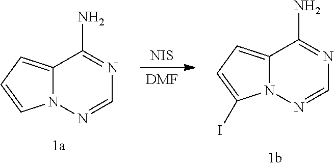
[DMF].[NIS].C12=CC=CN1N=CN=C2N.C12=CC=C(I)N1N=CN=C2N
